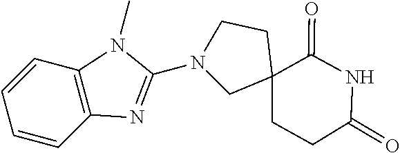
N1(C2=NC3=C(C=CC=C3)N2C)CC2(CCC(=O)NC2=O)CC1
